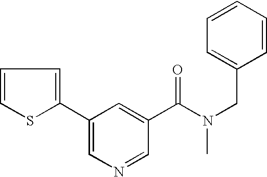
C1(C2=CN=CC(C(N(CC3=CC=CC=C3)C)=O)=C2)=CC=CS1
